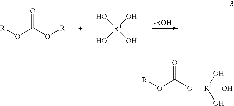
[R]OC(O[R])=O.O[R1](O)(O)O.[R]OC(O[R1](O)(O)O)=O
